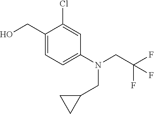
OCC1=CC=C(N(CC2CC2)CC(F)(F)F)C=C1Cl
